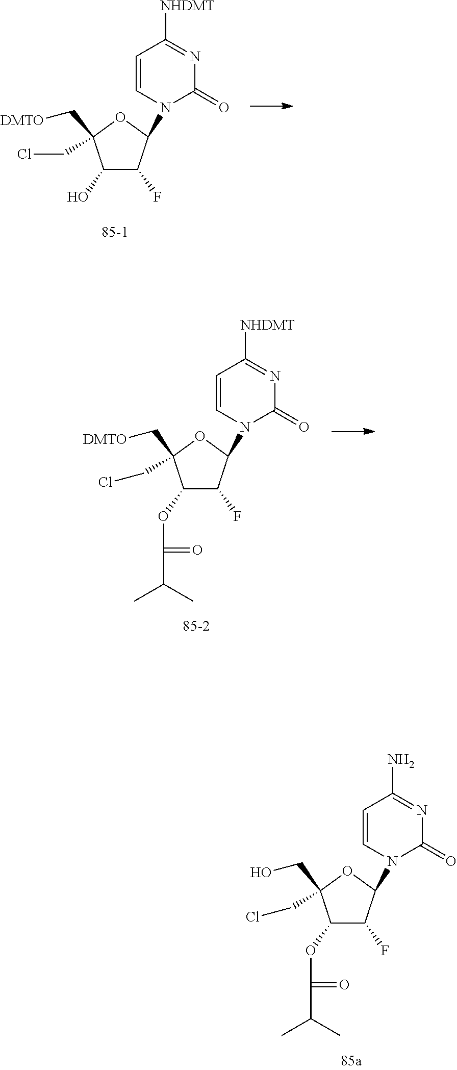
C1(O)C(F)C(N2C(=O)N=C([NHDMT])C=C2)OC1(CCl)C[DMTO].C1(OC(C(C)C)=O)C(F)C(N2C(=O)N=C([NHDMT])C=C2)OC1(CCl)C[DMTO].C1(OC(C(C)C)=O)C(F)C(N2C(=O)N=C(N)C=C2)OC1(CCl)CO
